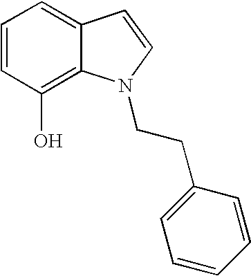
C1=CC(O)=C2C(=C1)C=CN2CCC1=CC=CC=C1
